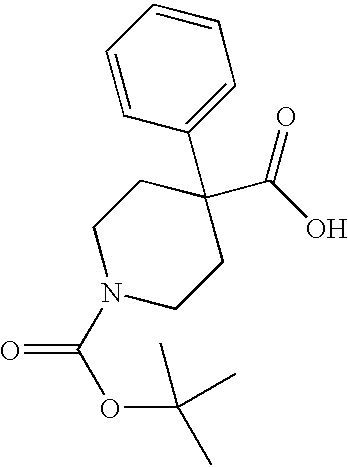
C1=CC(C2(C(O)=O)CCN(C(=O)OC(C)(C)C)CC2)=CC=C1
